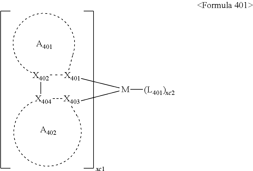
[X402]1[X401](C)[M]([(L401)xc2])[X403](C)[X404]1.[A401].[A402]
